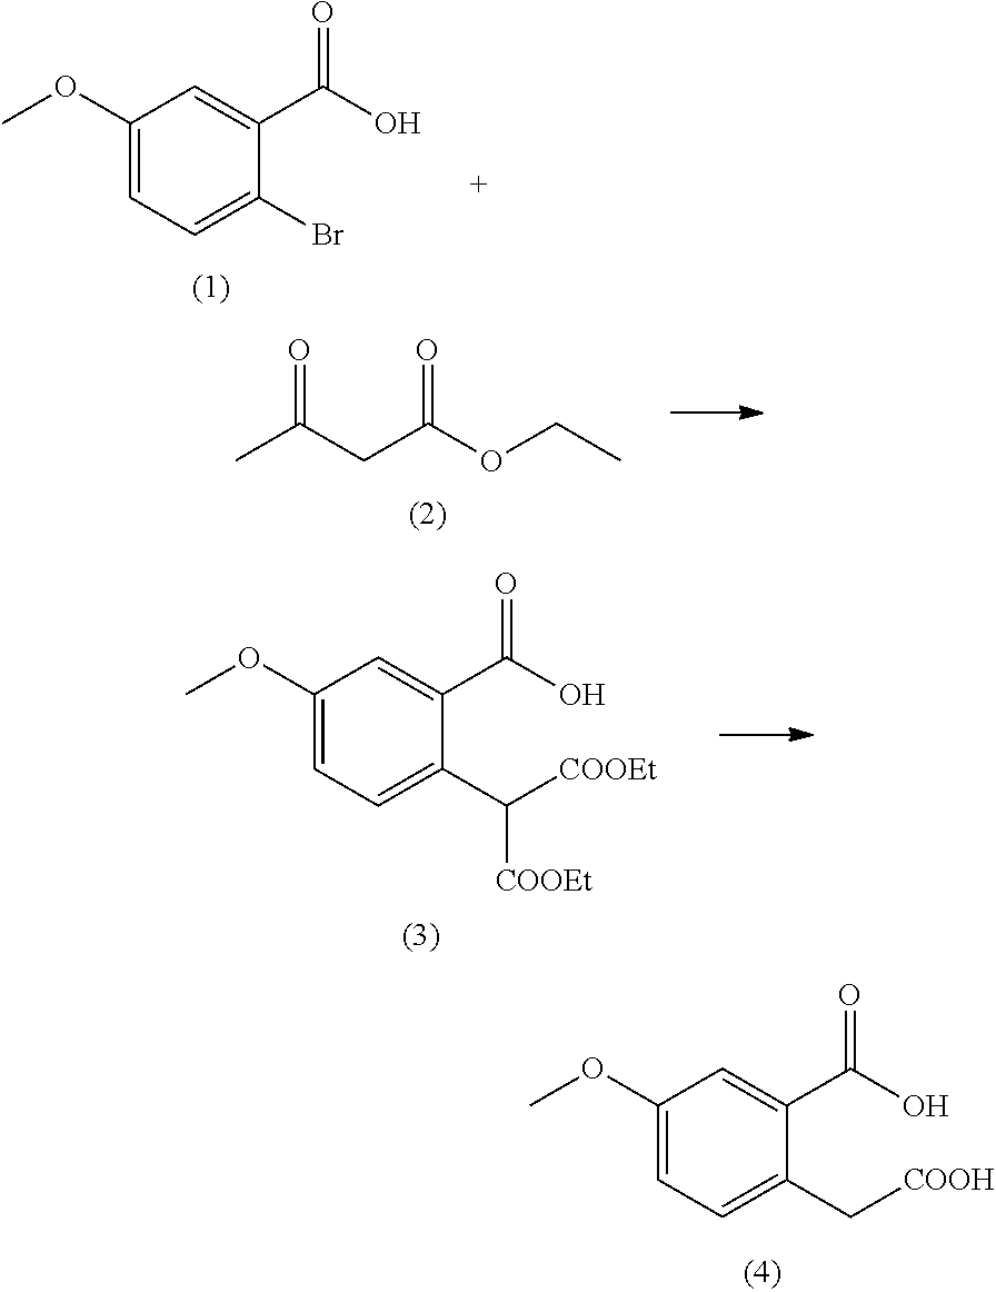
C1(OC)=CC=C(C[COOH])C(C(O)=O)=C1.C1(OC)=CC=C(Br)C(C(O)=O)=C1.CC(CC(OCC)=O)=O.C1(OC)=CC=C(C([COOEt])[COOEt])C(C(O)=O)=C1
